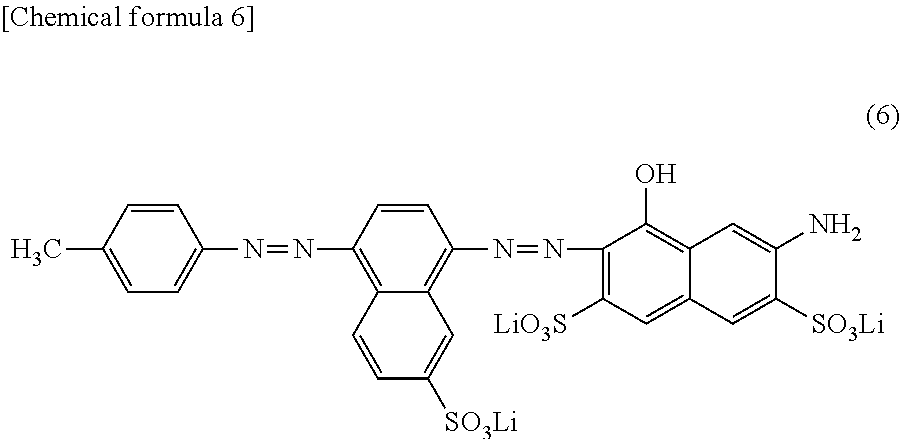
C1=CC(N=NC2=C3C(=C(N=NC4=C([LiO3S])C=C5C(=C4O)C=C(N)C([SO3Li])=C5)C=C2)C=C([SO3Li])C=C3)=CC=C1C
